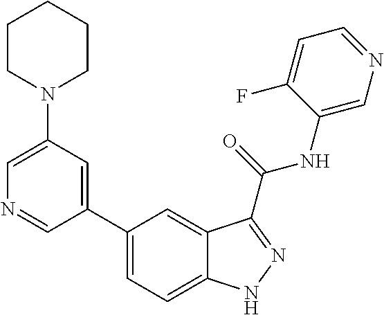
C1(N2CCCCC2)=CN=CC(C2=CC=C3C(=C2)C(C(NC2=CN=CC=C2F)=O)=NN3)=C1
